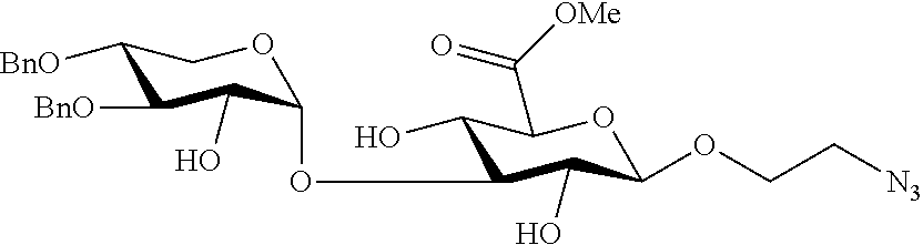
C1(OC2C(O)C([BnO])C([BnO])CO2)C(O)C(OCC[N3])OC(C([OMe])=O)C1O
